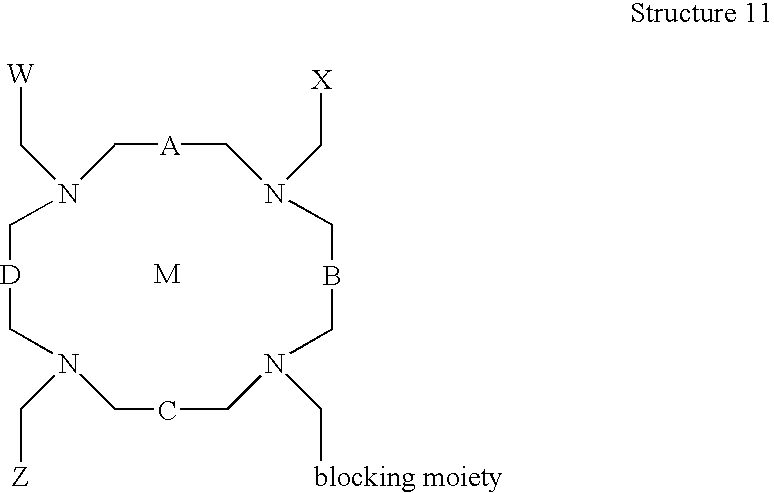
C1N(C[W])C[A]CN(C[X])CBCN(C[blocking moiety])CCCN(C[Z])C[D]1.[M]
